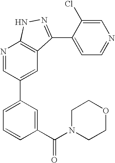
N1=CC(C2=CC=CC(C(N3CCOCC3)=O)=C2)=CC2=C1NN=C2C1=CC=NC=C1Cl
